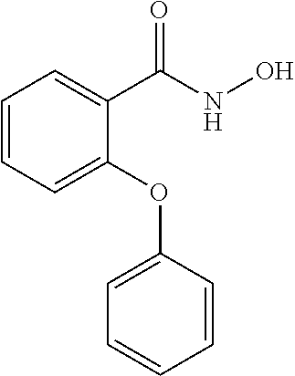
C1=CC=C(OC2=CC=CC=C2)C(C(NO)=O)=C1
